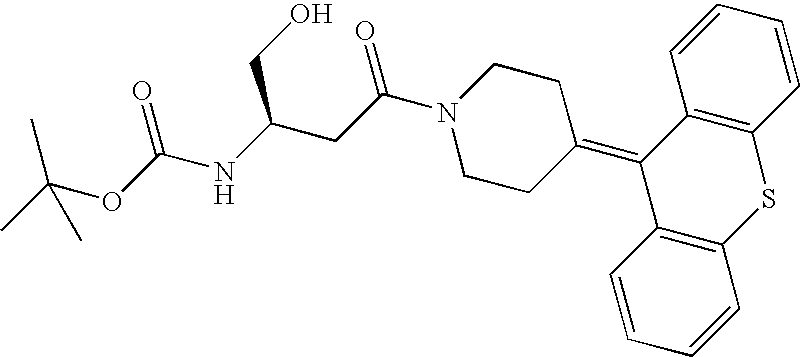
C1(=C2CCN(C(CC(NC(OC(C)(C)C)=O)CO)=O)CC2)C2=C(SC3=C1C=CC=C3)C=CC=C2
